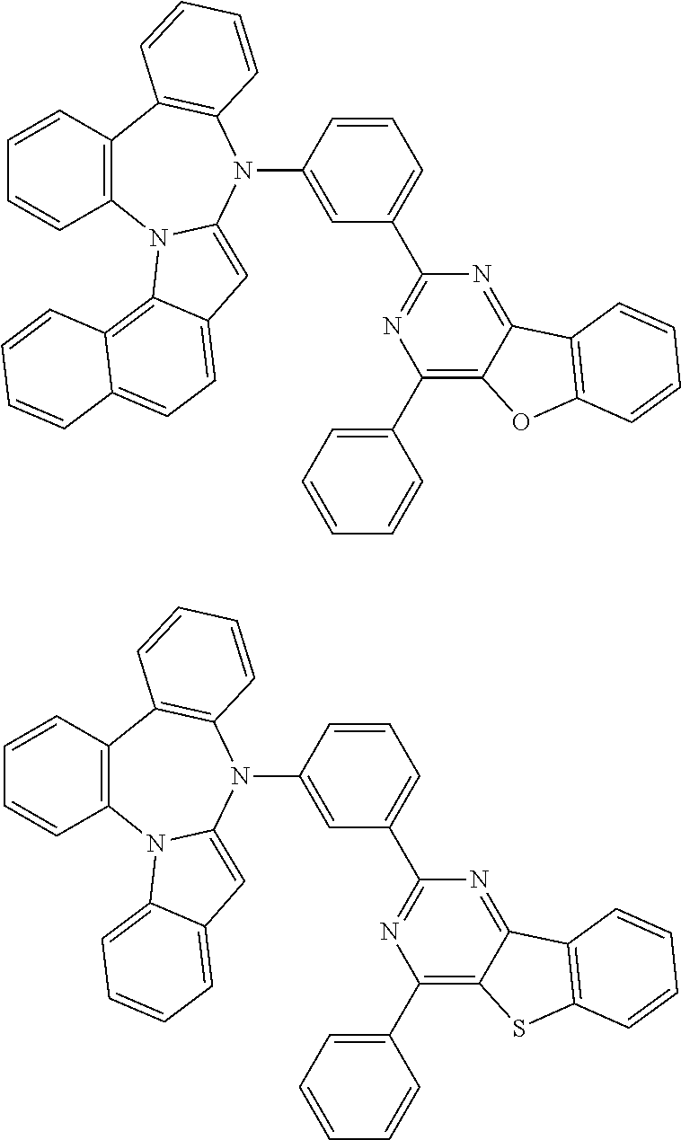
C12=C(C=CC=C1)C1=C(N(C3=CC(C4=NC(C5=CC=CC=C5)=C5C(=N4)C4=C(O5)C=CC=C4)=CC=C3)C3=CC4=CC=C5C(=C4N23)C=CC=C5)C=CC=C1.C12=C(C=CC=C1)C1=C(N(C3=CC(C4=NC(C5=CC=CC=C5)=C5C(=N4)C4=C(S5)C=CC=C4)=CC=C3)C3=CC4=CC=CC=C4N23)C=CC=C1
